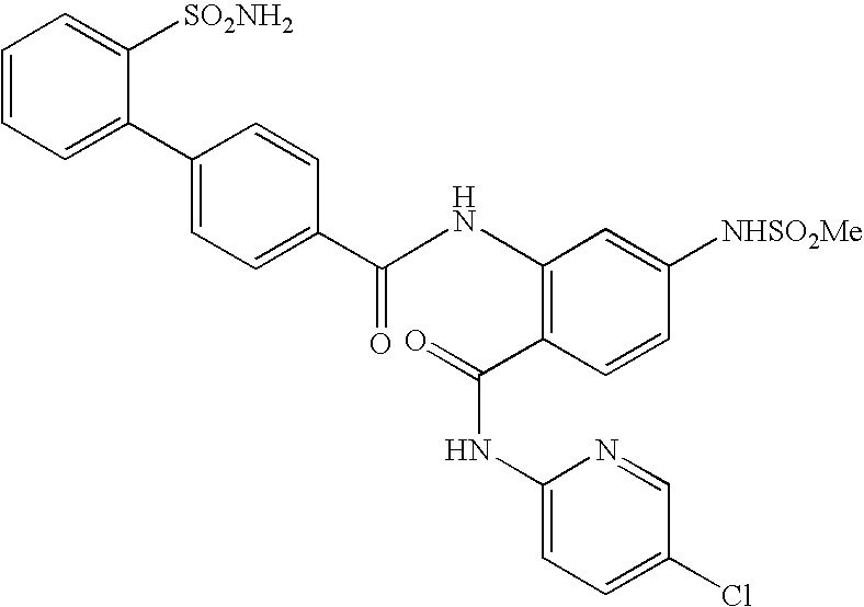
C1=CC=C(C2=CC=C(C(NC3=C(C(NC4=CC=C(Cl)C=N4)=O)C=CC([NHSO2Me])=C3)=O)C=C2)C([SO2NH2])=C1
